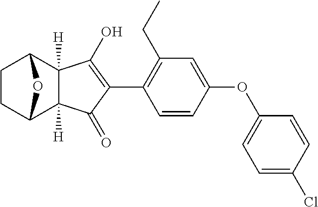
C1CC2C3([H])C([H])(C1O2)C(O)=C(C1=C(CC)C=C(OC2=CC=C(Cl)C=C2)C=C1)C3=O
